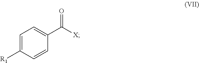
C1=C([R1])C=CC(C([X])=O)=C1
